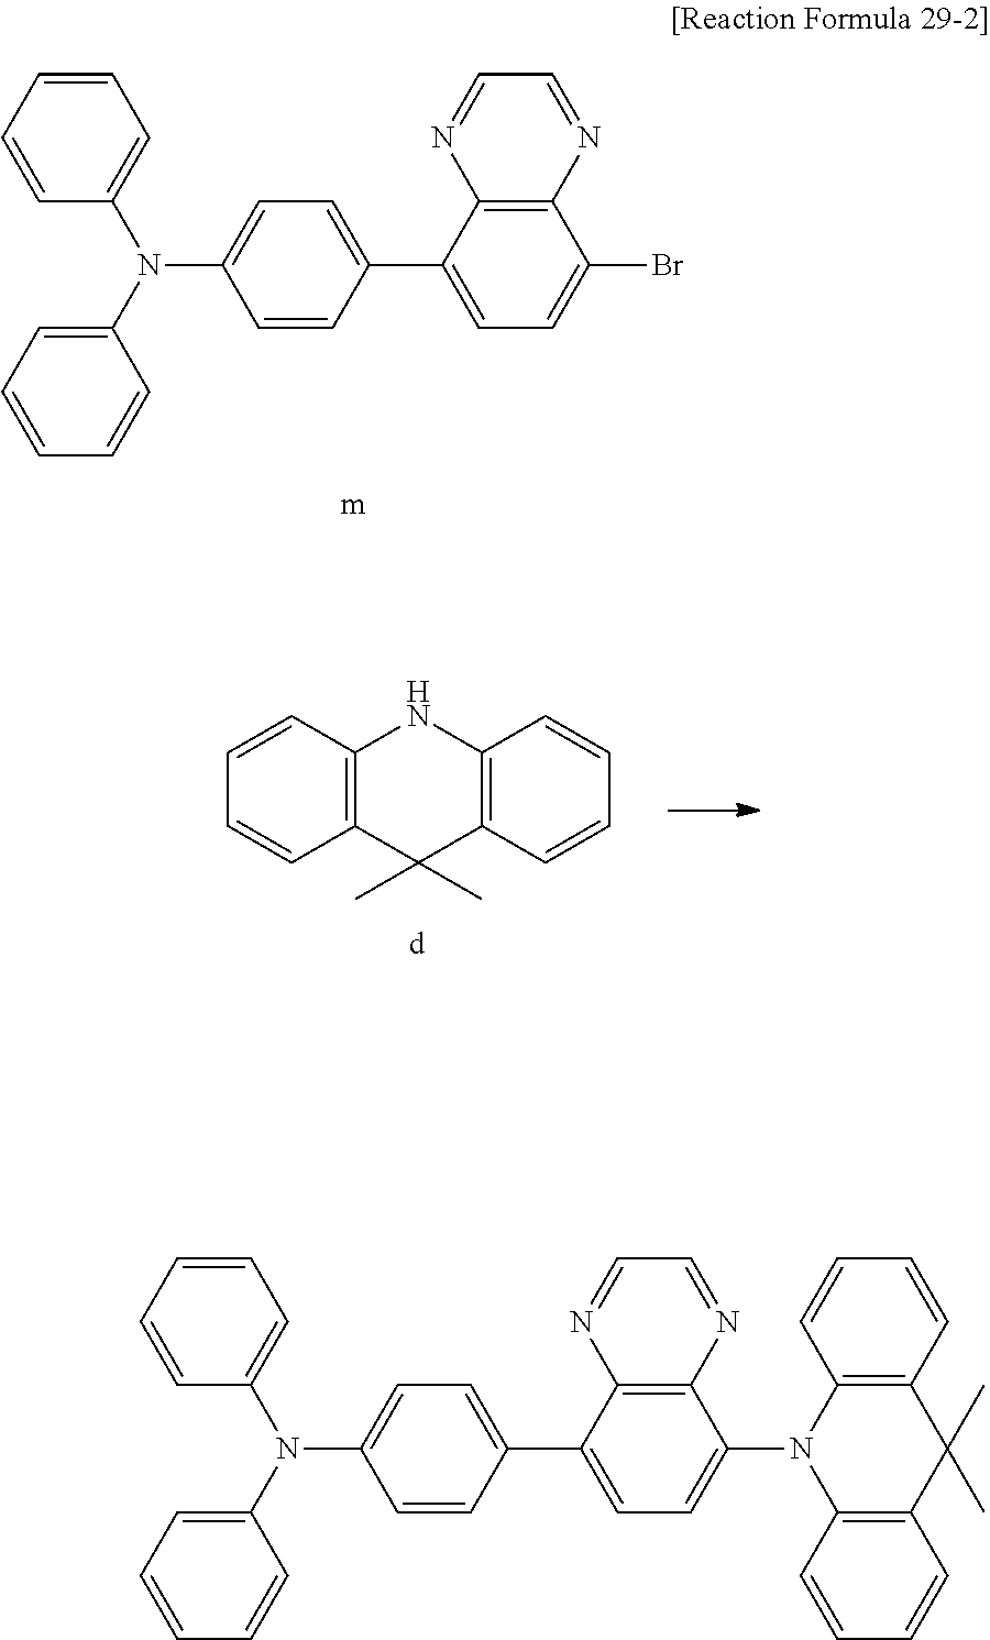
C12=C(C(C3=CC=C(N(C4=CC=CC=C4)C4=CC=CC=C4)C=C3)=CC=C1N1C3=C(C(C)(C)C4=C1C=CC=C4)C=CC=C3)N=CC=N2.C12=C(C(C3=CC=C(N(C4=CC=CC=C4)C4=CC=CC=C4)C=C3)=CC=C1Br)N=CC=N2.C12=C(C(C)(C)C3=C(N1)C=CC=C3)C=CC=C2
